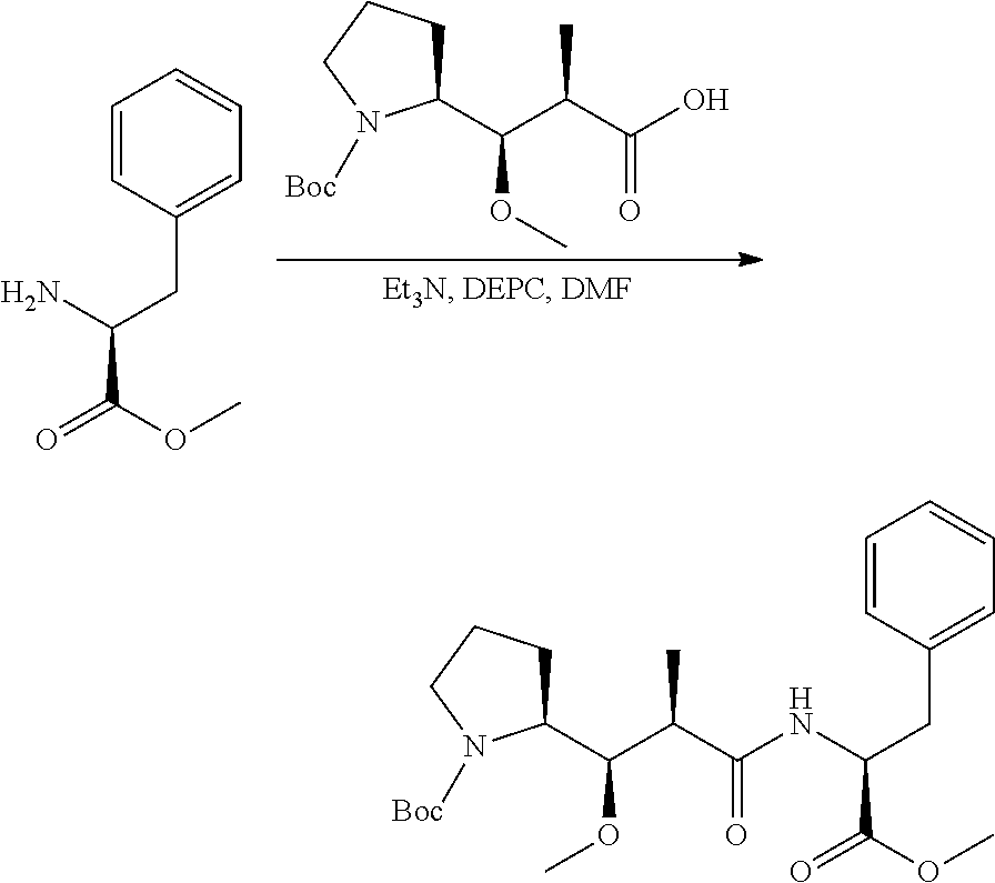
C1(C(C(C(O)=O)C)OC)CCCN1[Boc].C(C(OC)=O)(N)CC1=CC=CC=C1.C(C(OC)=O)(CC1=CC=CC=C1)NC(C(C(C1CCCN1[Boc])OC)C)=O
